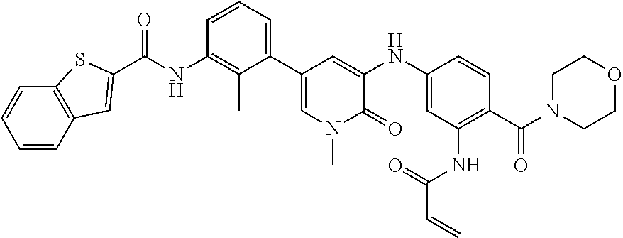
C(NC1=C(C)C(C2=CN(C)C(=O)C(NC3=CC(NC(C=C)=O)=C(C(N4CCOCC4)=O)C=C3)=C2)=CC=C1)(=O)C1=CC2=C(C=CC=C2)S1
